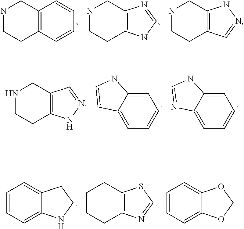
N1CCC2=C(C1)C=CC=C2.N1CCC2=C(C1)N=CN2.N1CCC2=C(C1)NN=C2.N1CCC2=C(C1)C=NN2.C1=C2C(=CC=C1)NC=C2.C1=C2C(=CC=C1)NC=N2.C1=CC=C2C(=C1)CCN2.C1CCC2=C(C1)SC=N2.C1=CC=C2C(=C1)OCO2
